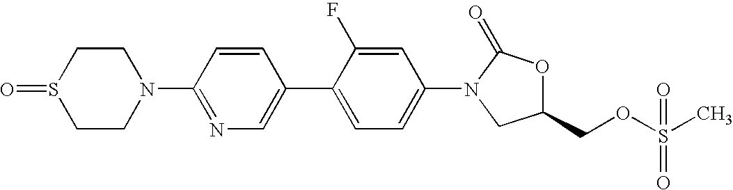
C1CN(C2=NC=C(C3=CC=C(N4C(=O)OC(COS(C)(=O)=O)C4)C=C3F)C=C2)CCS1=O
